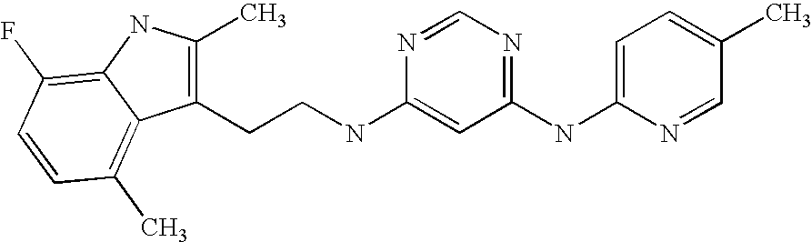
C1(NC2=NC=NC(NCCC3=C(C)NC4=C(F)C=CC(C)=C34)=C2)=CC=C(C)C=N1
